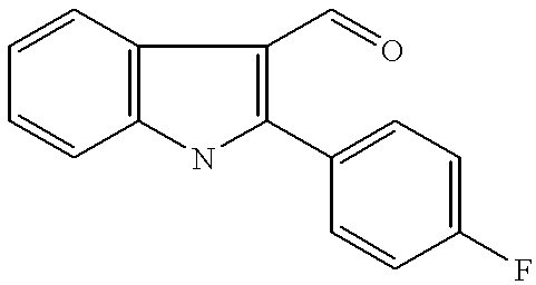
C1=CC2=C(C=C1)NC(C1=CC=C(F)C=C1)=C2C=O
